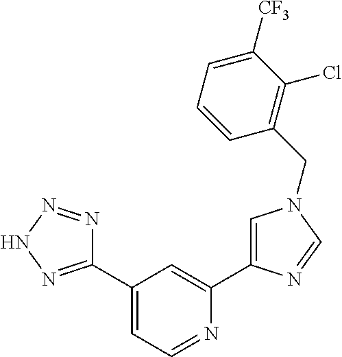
C1(C2=NNN=N2)=CC=NC(C2=CN(CC3=C(Cl)C([CF3])=CC=C3)C=N2)=C1
